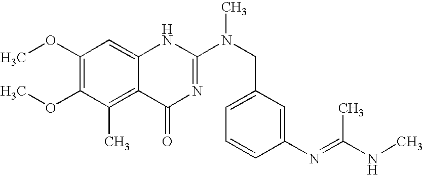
C1(OC)=C(OC)C(C)=C2C(=C1)NC(N(CC1=CC=CC(N=C(NC)C)=C1)C)=NC2=O
